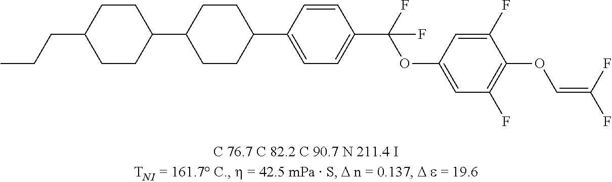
C1CC(C2CCC(C3=CC=C(C(F)(OC4=CC(F)=C(OC=C(F)F)C(F)=C4)F)C=C3)CC2)CCC1CCC
